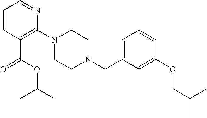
C1(N2CCN(CC3=CC=CC(OCC(C)C)=C3)CC2)=C(C(OC(C)C)=O)C=CC=N1
